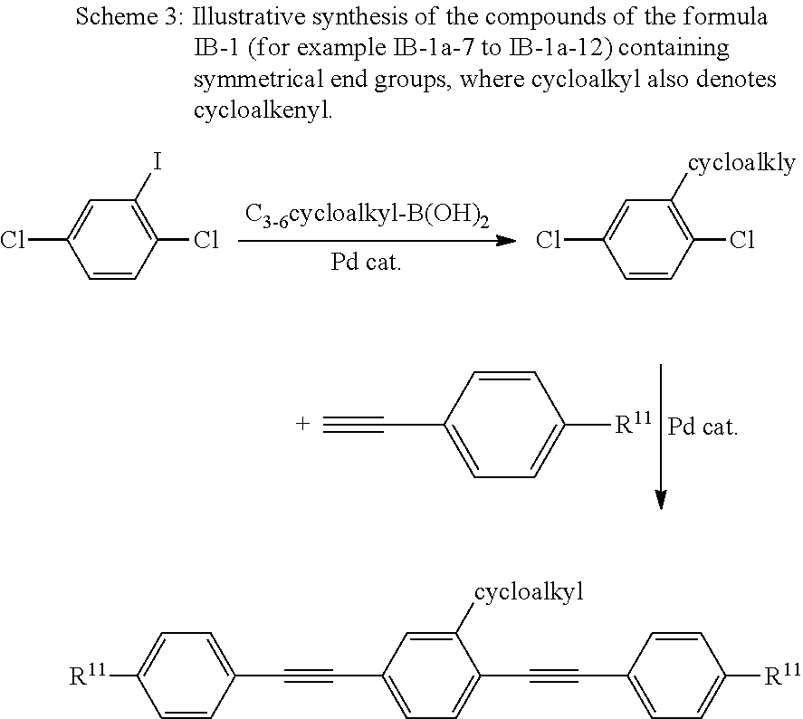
C1=CC(C#[C+])=CC=C1[R11].[Pd cat].C1(I)=C(Cl)C=CC(Cl)=C1.C1([cycloalkly])=C(Cl)C=CC(Cl)=C1.C1=C(C#CC2=CC=C(C#CC3=CC=C([R11])C=C3)C([cycloalkyl])=C2)C=CC([R11])=C1
